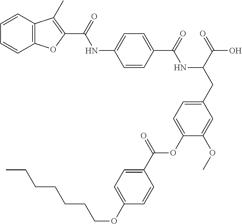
C1=CC(C(=O)NC(CC2=CC=C(OC(C3=CC=C(OCCCCCCC)C=C3)=O)C(OC)=C2)C(=O)O)=CC=C1NC(=O)C1=C(C)C2=C(O1)C=CC=C2
